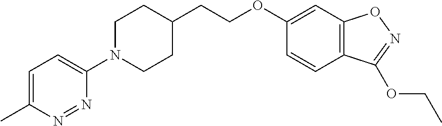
C1=C(C)N=NC(N2CCC(CCOC3=CC4=C(C=C3)C(OCC)=NO4)CC2)=C1
